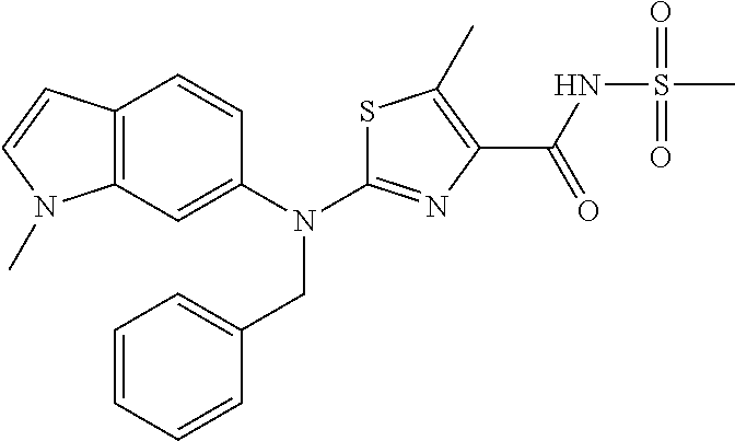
S1C(N(C2=CC3=C(C=C2)C=CN3C)CC2=CC=CC=C2)=NC(C(NS(C)(=O)=O)=O)=C1C
